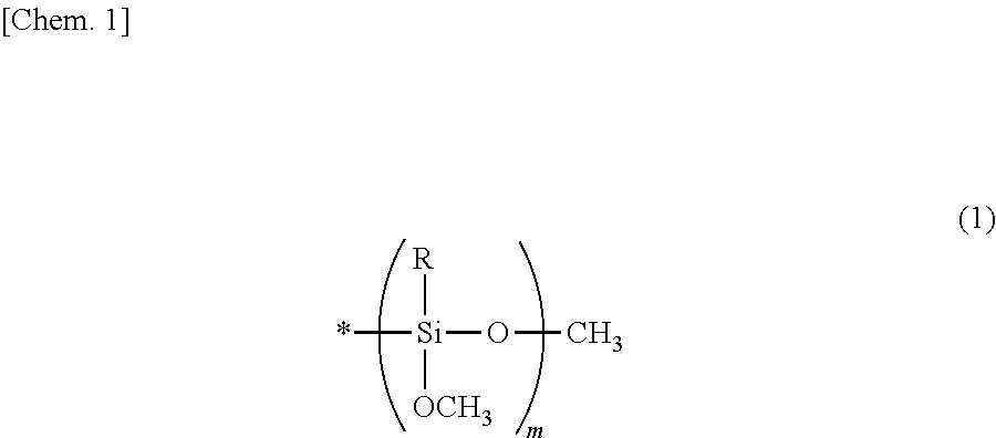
*[Si](OC)([R])[OCH3]
